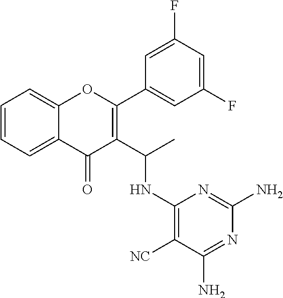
C1=CC=C2C(=C1)C(=O)C(C(C)NC1=C([NC])C(N)=NC(N)=N1)=C(C1=CC(F)=CC(F)=C1)O2
